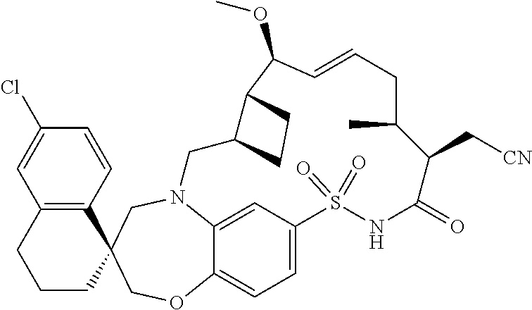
N12C3=CC(=CC=C3OCC3(C4=C(C=C(Cl)C=C4)CCC3)C1)S(=O)(=O)NC(=O)C(C[CN])C(C)CC=CC(OC)C1C(C2)CC1
